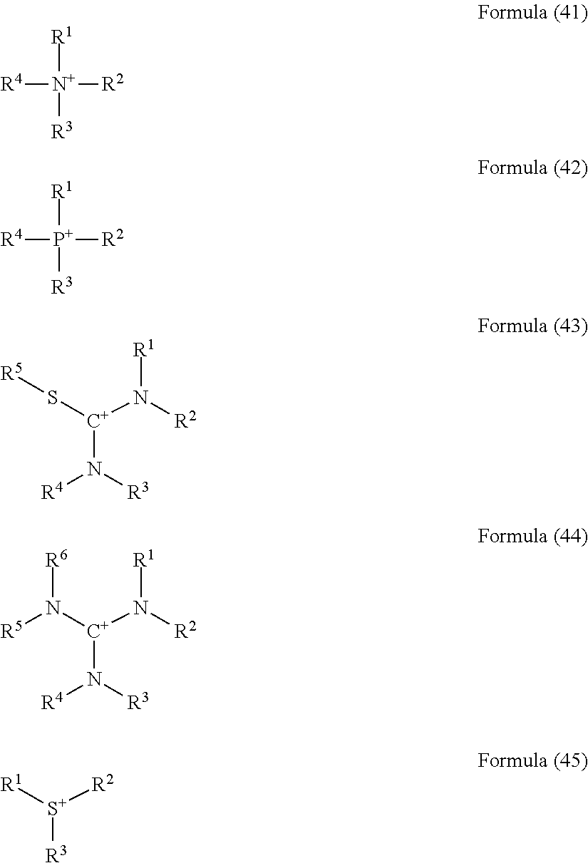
[R1][N+]([R4])([R2])[R3].[R1][P+]([R4])([R2])[R3].[R4]N([R3])[C+](N([R2])[R1])S[R5].[R4]N([R3])[C+](N([R2])[R1])N([R5])[R6].[R3][S+]([R2])[R1]
